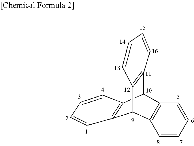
C12C3=C(C(C4=C1C=CC=C4)C1=C2C=CC=C1)C=CC=C3
